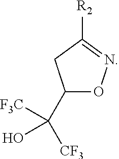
C1(C([F3C])([CF3])O)ON=C([R2])C1
